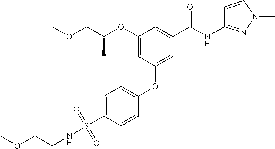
C1=CC(OC2=CC(C(NC3=NN(C)C=C3)=O)=CC(OC(COC)C)=C2)=CC=C1S(NCCOC)(=O)=O
